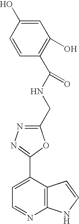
C12=C(N=CC=C1C1=NN=C(CNC(=O)C3=C(O)C=C(O)C=C3)O1)NC=C2
